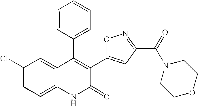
C1(Cl)=CC=C2C(=C1)C(C1=CC=CC=C1)=C(C1=CC(C(N3CCOCC3)=O)=NO1)C(=O)N2
